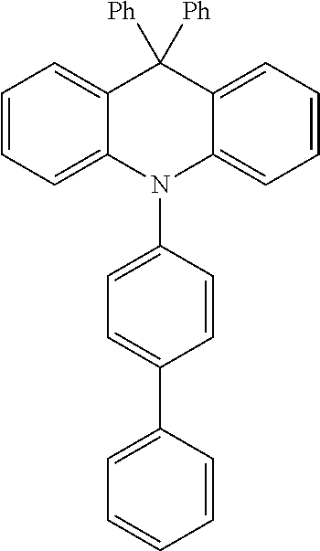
C1=CC=C2C(=C1)C([Ph])([Ph])C1=CC=CC=C1N2C1=CC=C(C2=CC=CC=C2)C=C1
